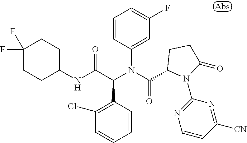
C1=CC(C(C(NC2CCC(F)(F)CC2)=O)N(C(=O)C2N(C3=NC=CC([CN])=N3)C(=O)CC2)C2=CC(F)=CC=C2)=C(Cl)C=C1
